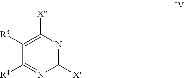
C1([R3])=C([X])N=C([X])N=C1[R4]
